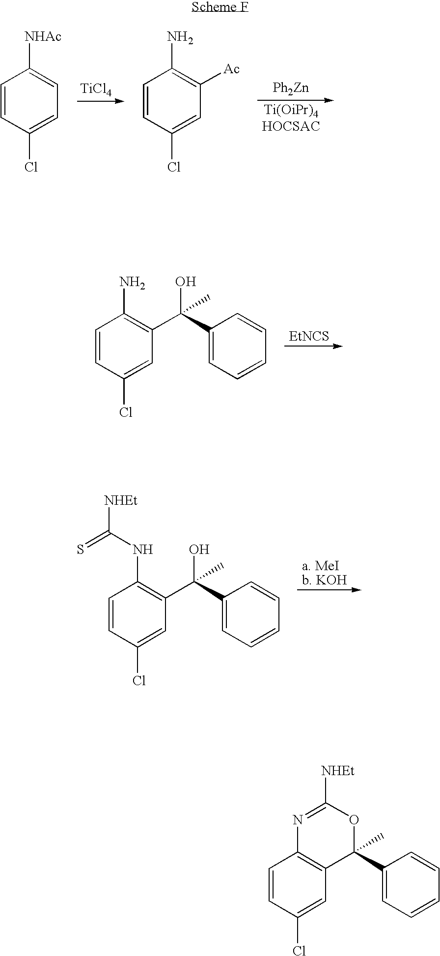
[TiCl4].[Ph2Zn].C1=CC(Cl)=CC=C1[NHAc].C1=CC(Cl)=CC([Ac])=C1N.[EtNCS].C1=CC(Cl)=CC(C(O)(C2=CC=CC=C2)C)=C1N.C1=CC(Cl)=CC(C(O)(C2=CC=CC=C2)C)=C1NC([NHEt])=S.C1=CC(Cl)=CC2=C1N=C([NHEt])OC2(C1=CC=CC=C1)C
